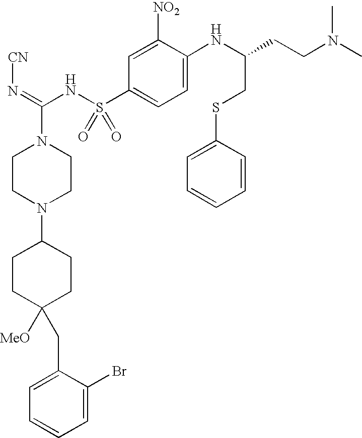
C1CN(C2CCC([MeO])(CC3=CC=CC=C3Br)CC2)CCN1C(=N[CN])NS(C1=CC=C(NC(CSC2=CC=CC=C2)CCN(C)C)C([NO2])=C1)(=O)=O
